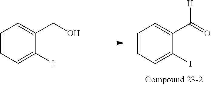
C1=CC=C(I)C(C(=O)[H])=C1.C1=CC=C(I)C(CO)=C1
